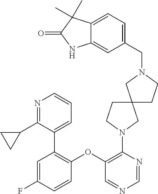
C1(OC2=C(C3=CC=CN=C3C3CC3)C=C(F)C=C2)=C(N2CCC3(C2)CCN(CC2=CC=C4C(=C2)NC(=O)C4(C)C)C3)N=CN=C1
